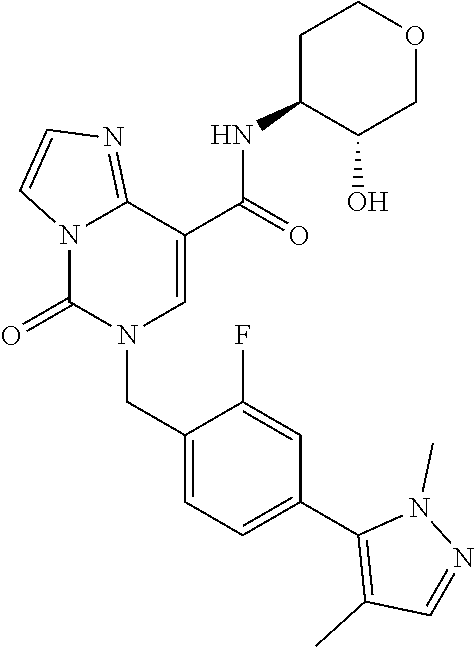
C12=NC=CN1C(=O)N(CC1=CC=C(C3=C(C)C=NN3C)C=C1F)C=C2C(NC1C(O)COCC1)=O
